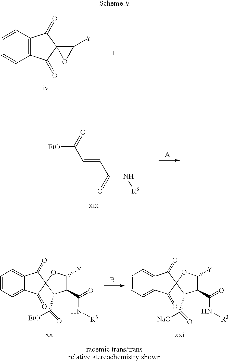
C1=CC2=C(C=C1)C(=O)C1(C2=O)OC1[Y].[EtO]C(=O)C=CC(N[R3])=O.C1=CC=C2C(=C1)C(=O)C1(C2=O)OC([Y])C(C(=O)N[R3])C1C(=O)[EtO].C1=CC=C2C(=C1)C(=O)C1(C2=O)OC([Y])C(C(=O)N[R3])C1C(=O)[NaO].B
